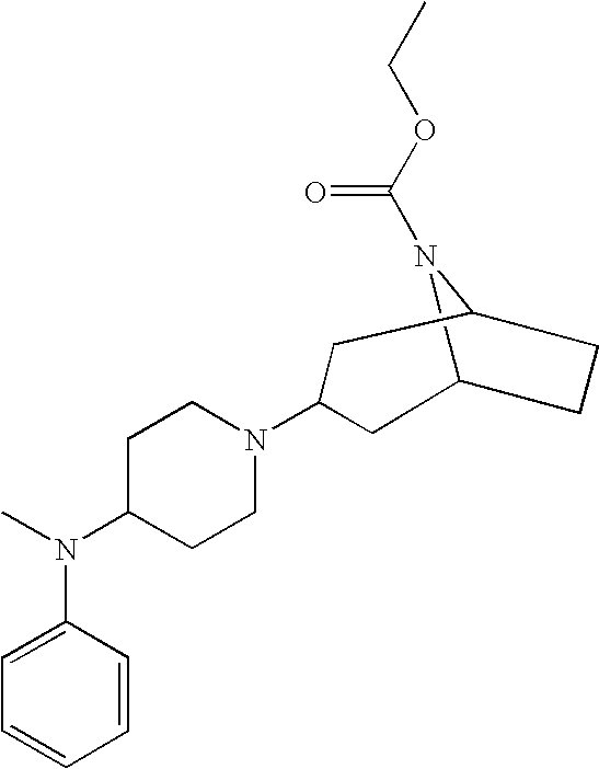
C12N(C(OCC)=O)C(CC1)CC(N1CCC(N(C)C3=CC=CC=C3)CC1)C2
